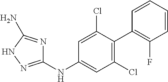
C1(NC2=CC(Cl)=C(C3=C(F)C=CC=C3)C(Cl)=C2)=NNC(N)=N1
